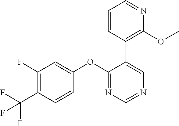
C1(F)=C(C(F)(F)F)C=CC(OC2=NC=NC=C2C2=C(OC)N=CC=C2)=C1
